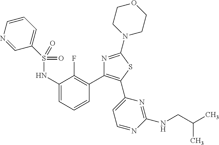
S(NC1=CC=CC(C2=C(C3=CC=NC(NCC(C)C)=N3)SC(N3CCOCC3)=N2)=C1F)(=O)(=O)C1=CC=CN=C1
